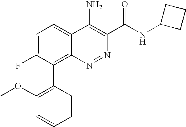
C1=C(F)C(C2=C(OC)C=CC=C2)=C2C(=C1)C(N)=C(C(NC1CCC1)=O)N=N2
